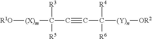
[R1O][(X)m]C([R3])([R5])C#CC([R4])([R6])[(Y)n][OR2]
